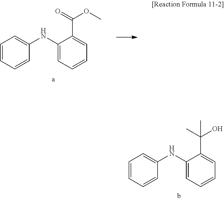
C1=CC=CC(NC2=CC=CC=C2C(O)(C)C)=C1.C1=CC=CC(NC2=CC=CC=C2C(OC)=O)=C1
